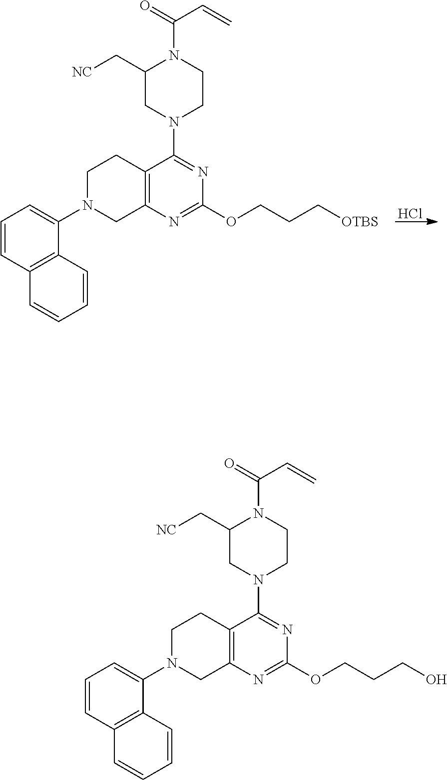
Cl.C1=CC2=C(C(N3CC4=C(CC3)C(N3CCN(C(=O)C=C)C(C[NC])C3)=NC(OCCC[OTBS])=N4)=C1)C=CC=C2.C1=CC2=C(C(N3CC4=C(CC3)C(N3CCN(C(=O)C=C)C(C[NC])C3)=NC(OCCCO)=N4)=C1)C=CC=C2
